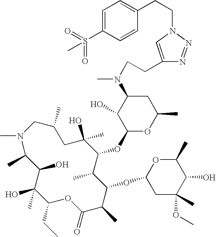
CN1C(C)C(O)C(O)(C)C(CC)OC(=O)C(C)C(OC2CC(C)(OC)C(O)C(C)O2)C(C)C(OC2OC(C)CC(N(CCC3=CN(CCC4=CC=C(S(=O)(=O)C)C=C4)N=N3)C)C2O)C(C)(O)CC(C)C1
